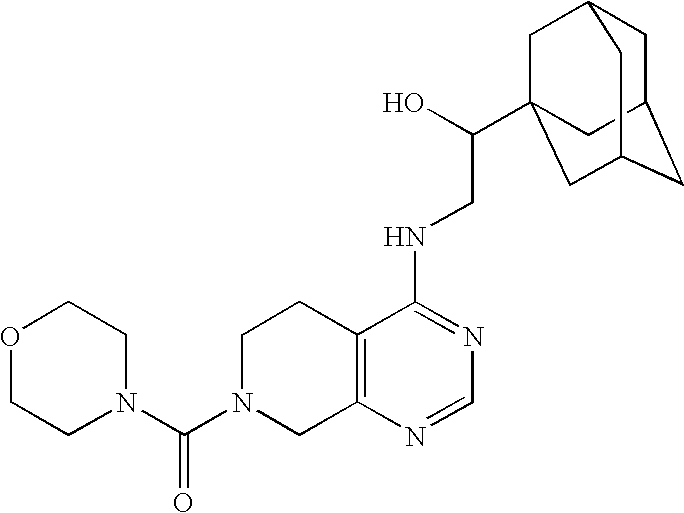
N1(C(=O)N2CC3=C(CC2)C(NCC(O)C24CC5CC(CC(C2)C5)C4)=NC=N3)CCOCC1
